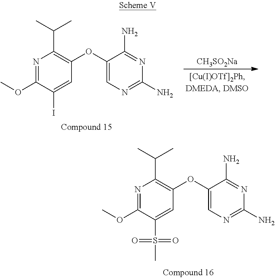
N1=C(OC)C(S(C)(=O)=O)=CC(OC2=CN=C(N)N=C2N)=C1C(C)C.N1=C(OC)C(I)=CC(OC2=CN=C(N)N=C2N)=C1C(C)C.[CH3SO2Na]
